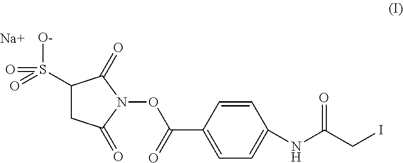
C1(S(=O)([O-])=O)CC(=O)N(OC(C2=CC=C(NC(CI)=O)C=C2)=O)C1=O.[Na]
